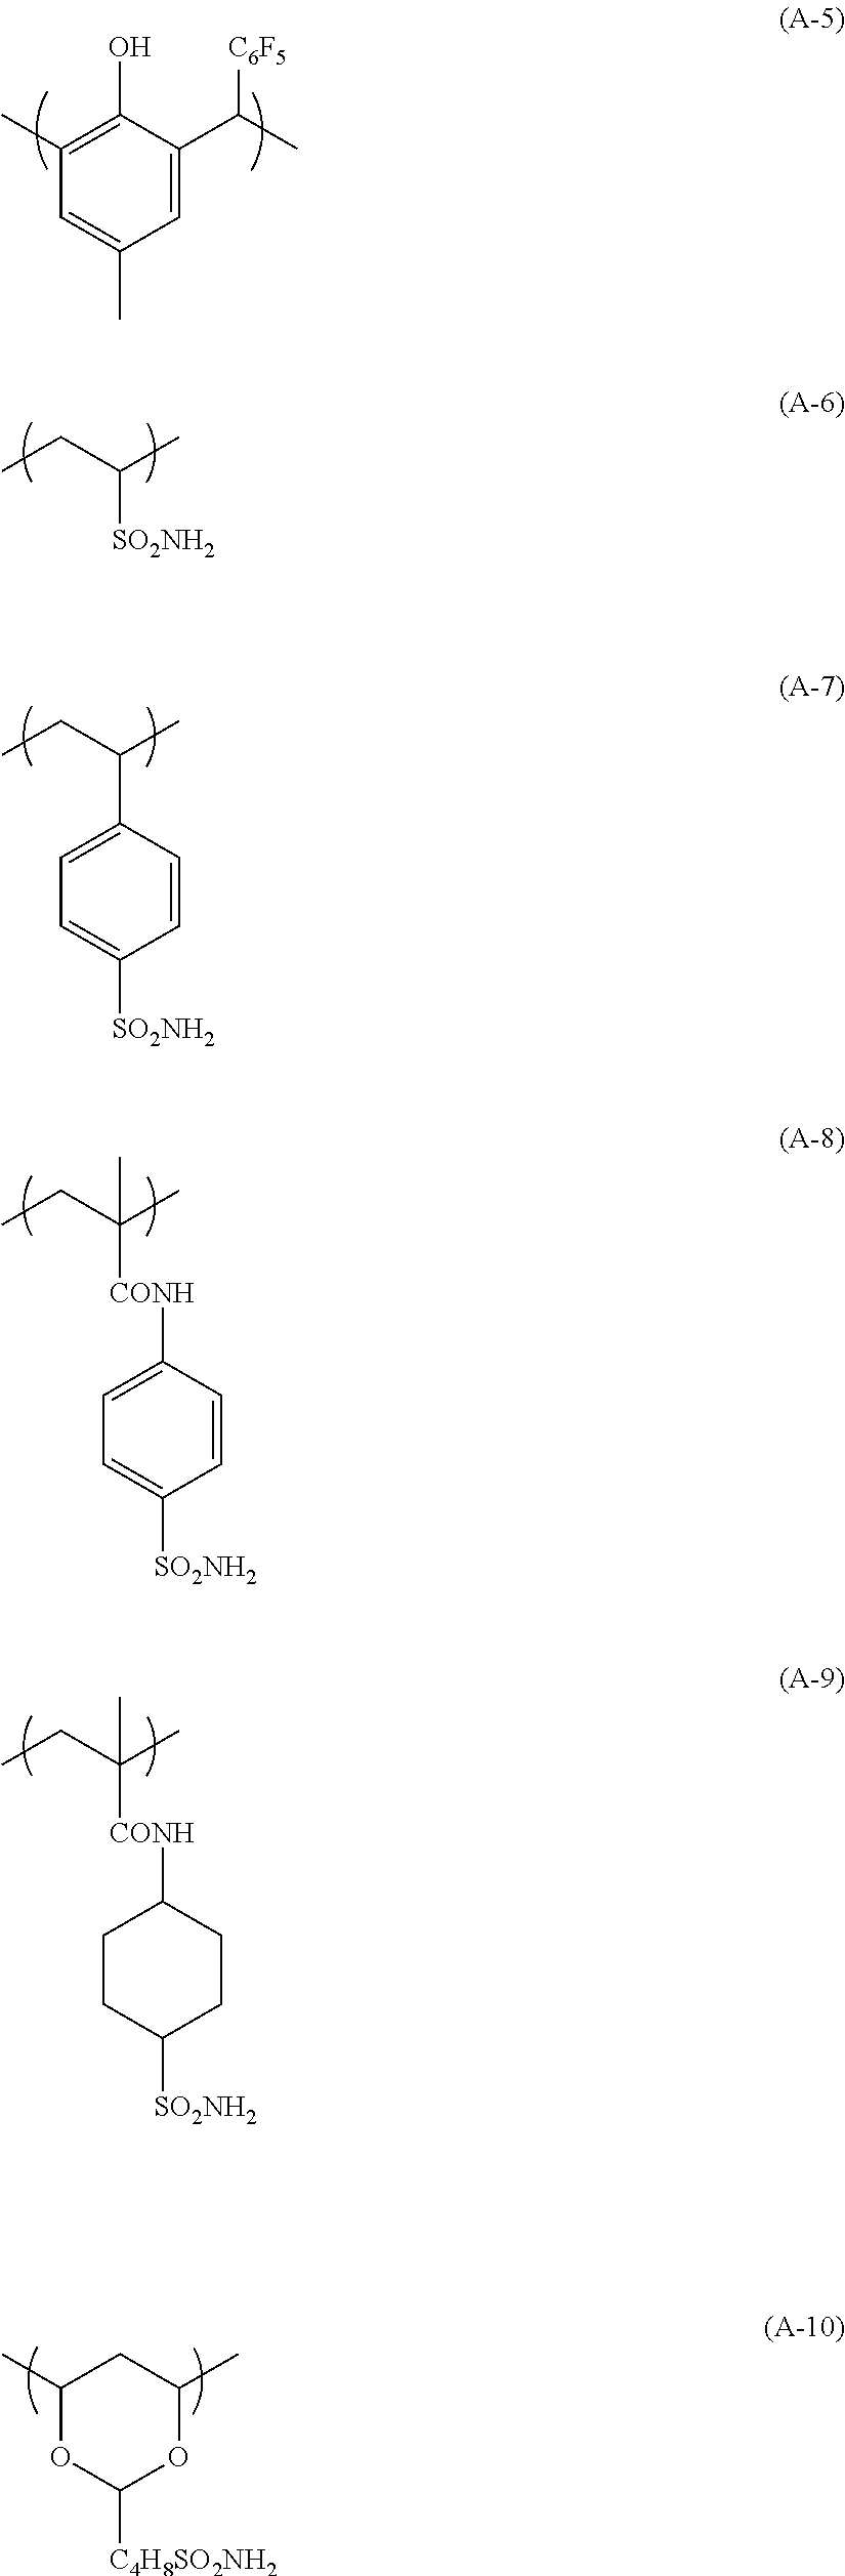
C1(C)=C(O)C(C([C6F5])C)=CC(C)=C1.CCC([SO2NH2])C.CCC(C1=CC=C([SO2NH2])C=C1)C.CCC([CONH]C1=CC=C([SO2NH2])C=C1)(C)C.CCC([CONH]C1CCC([SO2NH2])CC1)(C)C.C1(C)OC([C4H8SO2NH2])OC(C)C1
